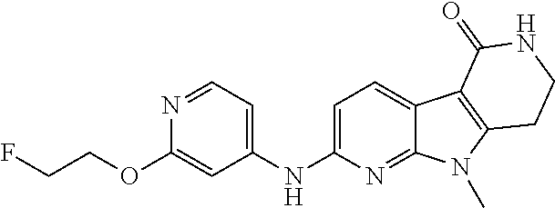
N1=CC=C(NC2=CC=C3C(=N2)N(C)C2=C3C(=O)NCC2)C=C1OCCF
